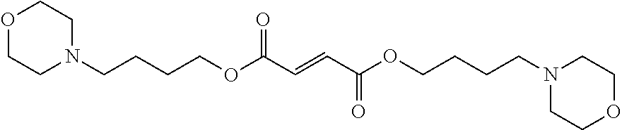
C(OC(C=CC(OCCCCN1CCOCC1)=O)=O)CCCN1CCOCC1
